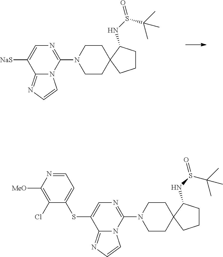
C12=NC=CN1C(N1CCC3(CC1)CCCC3NS(=O)C(C)(C)C)=NC=C2[NaS].C12=NC=CN1C(N1CCC3(CC1)CCCC3NS(=O)C(C)(C)C)=NC=C2SC1=CC=NC([MeO])=C1Cl
